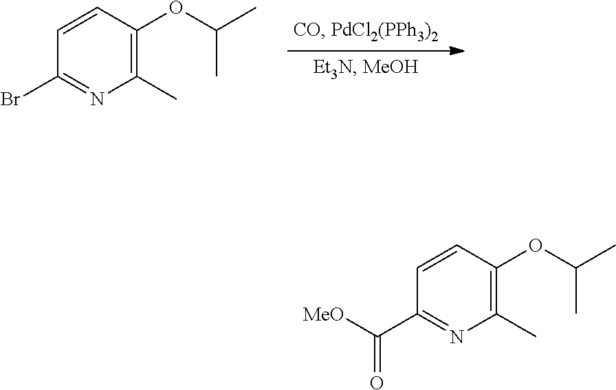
C1=CC(OC(C)C)=C(C)N=C1C([MeO])=O.C1=CC(OC(C)C)=C(C)N=C1Br
